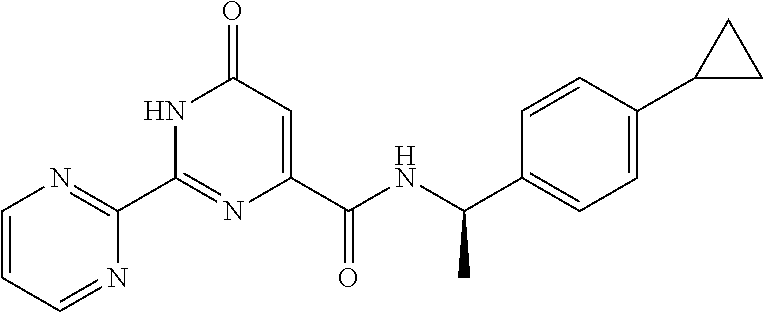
C1(=O)C=C(C(NC(C2=CC=C(C3CC3)C=C2)C)=O)N=C(C2=NC=CC=N2)N1
